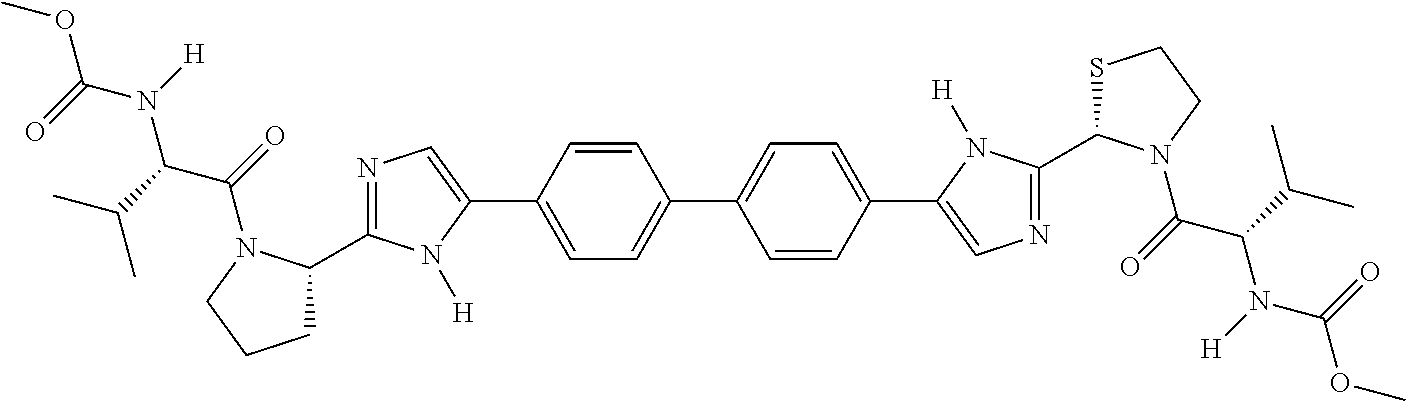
O=C(OC)N(C(C(=O)N1C(C2=NC=C(C3=CC=C(C4=CC=C(C5=CN=C(C6SCCN6C(=O)C(C(C)C)N([H])C(=O)OC)N5[H])C=C4)C=C3)N2[H])CCC1)C(C)C)[H]
